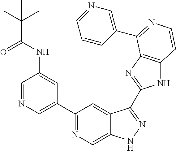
C1=NC=C(C2=NC=C3C(=C2)C(C2=NC4=C(N2)C=CN=C4C2=CN=CC=C2)=NN3)C=C1NC(C(C)(C)C)=O
